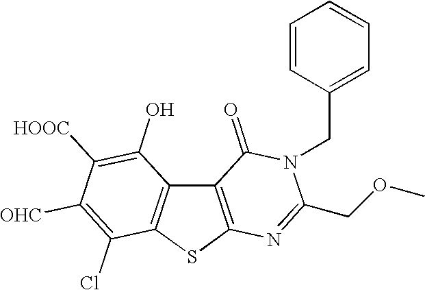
C12=C(SC3=C1C(O)=C([HOOC])C([OHC])=C3Cl)N=C(COC)N(CC1=CC=CC=C1)C2=O
